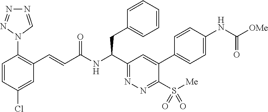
C1=C(Cl)C=CC(N2C=NN=N2)=C1C=CC(NC(C1=NN=C(S([Me])(=O)=O)C(C2=CC=C(NC([OMe])=O)C=C2)=C1)CC1=CC=CC=C1)=O
